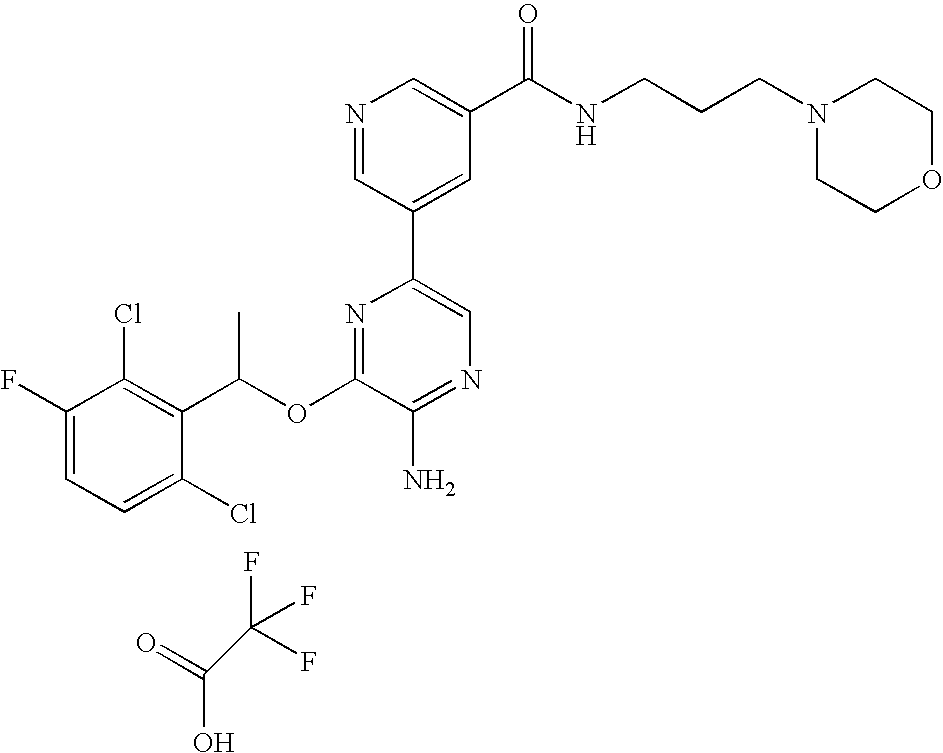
C1=C(F)C(Cl)=C(C(OC2=NC(C3=CC(C(NCCCN4CCOCC4)=O)=CN=C3)=CN=C2N)C)C(Cl)=C1.O=C(O)C(F)(F)F
